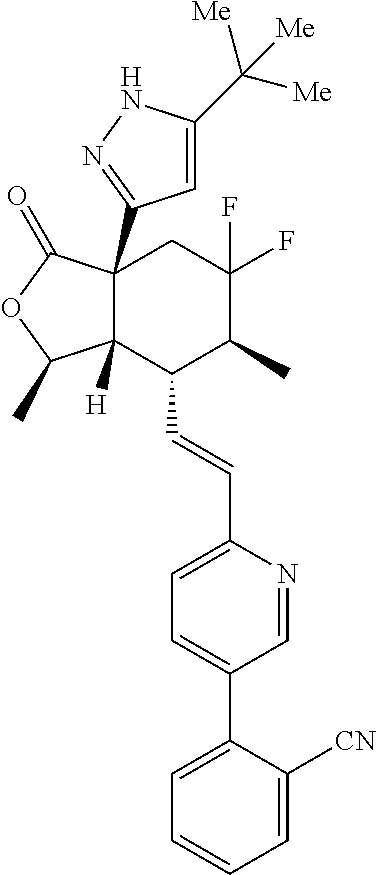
C12(C3=NNC(C([Me])([Me])[Me])=C3)C([H])(C(C=CC3=CC=C(C4=CC=CC=C4[CN])C=N3)C(C)C(F)(F)C1)C(C)OC2=O
